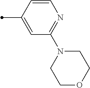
C1=CC(C)=CC(N2CCOCC2)=N1
